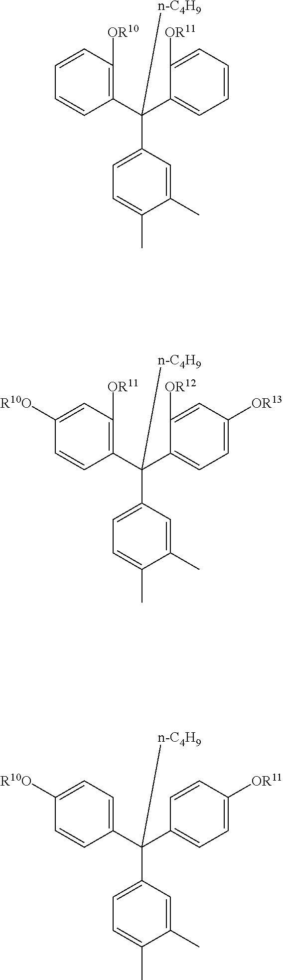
C1(C(C2=CC=CC=C2[OR11])(C2=CC=C(C)C(C)=C2)[n-C4H9])=C([OR10])C=CC=C1.C1(C(C2=CC=C([OR13])C=C2[OR12])(C2=CC=C(C)C(C)=C2)[n-C4H9])=C([OR11])C=C([R10O])C=C1.C1(C(C2=CC=C([OR11])C=C2)(C2=CC=C(C)C(C)=C2)[n-C4H9])=CC=C([R10O])C=C1
